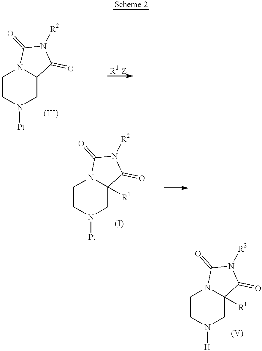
C1CN([Pt])CC2N1C(=O)N([R2])C2=O.[R1-Z].C1CN([Pt])CC2([R1])N1C(=O)N([R2])C2=O.C1CN([H])CC2([R1])N1C(=O)N([R2])C2=O
